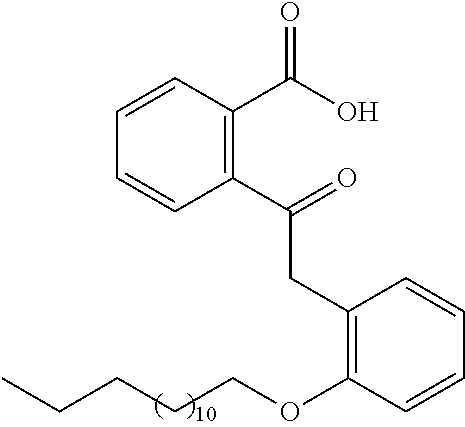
C1(CC(C2=C(C(O)=O)C=CC=C2)=O)=C(OCCCCC)C=CC=C1
